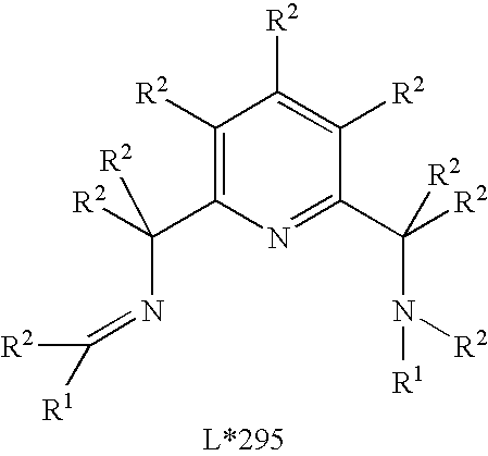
C1([R2])=C(C([R2])(N=C([R2])[R1])[R2])N=C(C([R2])(N([R2])[R1])[R2])C([R2])=C1[R2]
